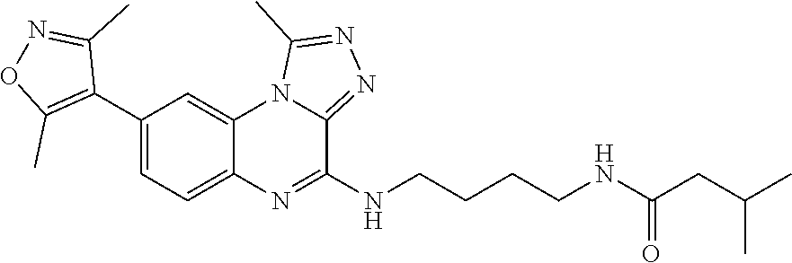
C1=C2C(=CC(C3=C(C)ON=C3C)=C1)N1C(=NN=C1C)C(NCCCCNC(=O)CC(C)C)=N2
